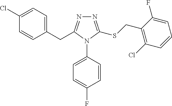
C1(Cl)=CC=C(CC2=NN=C(SCC3=C(Cl)C=CC=C3F)N2C2=CC=C(F)C=C2)C=C1
